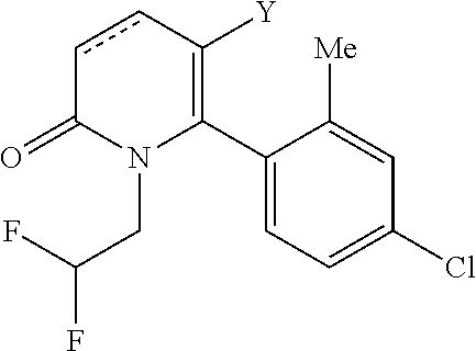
C1(C2=C([Y])ccC(=O)N2CC(F)F)=CC=C(Cl)C=C1[Me]
